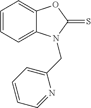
C1=CC=C2C(=C1)OC(=S)N2CC1=CC=CC=N1
